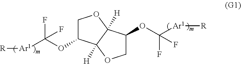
C1C(OC([Ar1][R])(F)F)C2([H])C([H])(O1)C(OC([Ar1][R])(F)F)CO2
